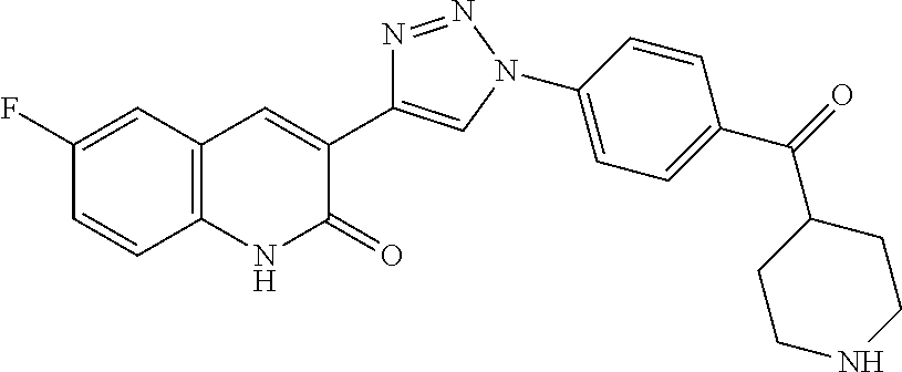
C1(F)=CC2=C(C=C1)NC(=O)C(C1=CN(C3=CC=C(C(=O)C4CCNCC4)C=C3)N=N1)=C2
